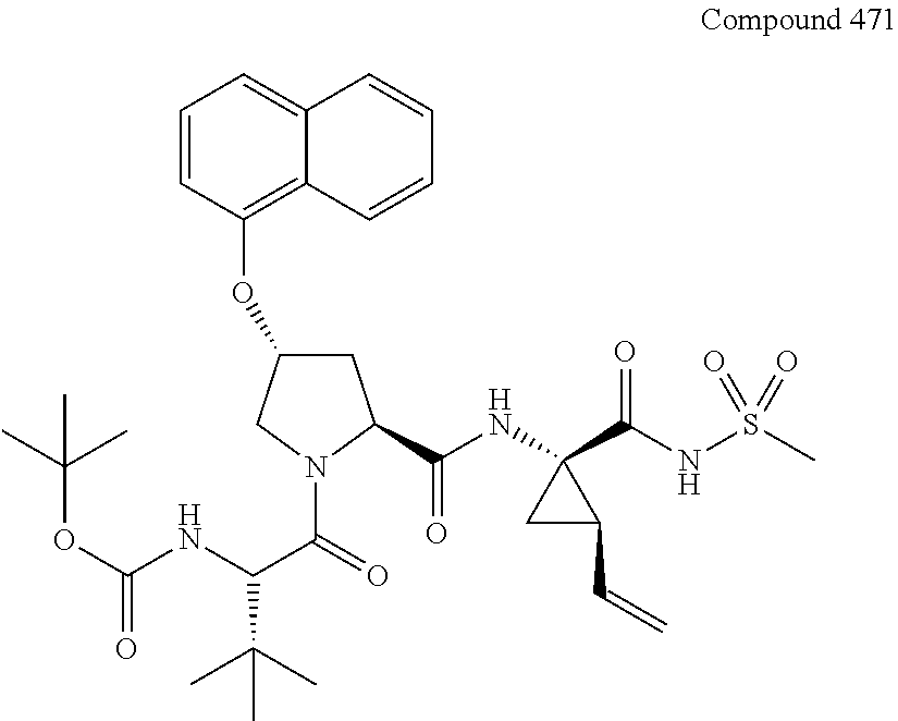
C1(OC2CC(C(NC3(C(NS(C)(=O)=O)=O)CC3C=C)=O)N(C(=O)C(NC(OC(C)(C)C)=O)C(C)(C)C)C2)=C2C(=CC=C1)C=CC=C2
